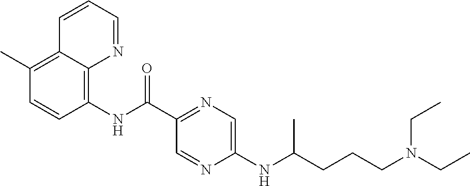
C12=C(C)C=CC(NC(C3=NC=C(NC(CCCN(CC)CC)C)N=C3)=O)=C1N=CC=C2
